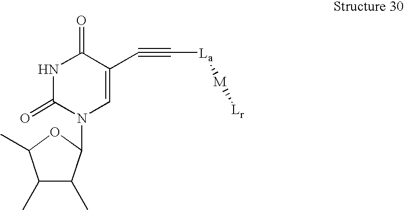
C1=C(C#C[La][M][Lr])C(=O)NC(=O)N1C1C(C)C(C)C(C)O1
